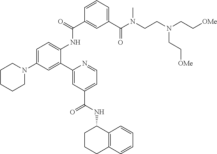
C1=CC=C(C(N(CCN(CC[OMe])CC[OMe])C)=O)C=C1C(=O)NC1=CC=C(N2CCCCC2)C=C1C1=CC(C(NC2CCCC3=C2C=CC=C3)=O)=CC=N1
